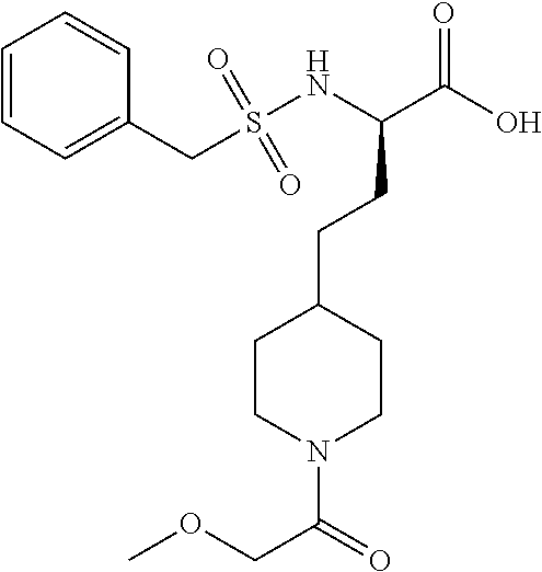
C1=CC=C(CS(NC(C(O)=O)CCC2CCN(C(=O)COC)CC2)(=O)=O)C=C1
